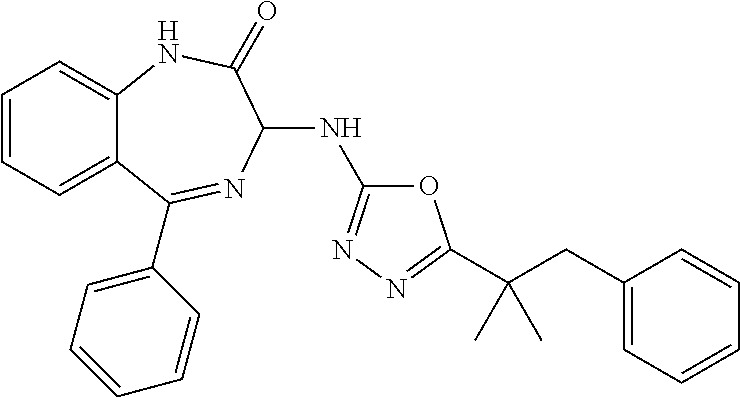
C1=CC=C2C(=C1)NC(=O)C(NC1=NN=C(C(CC3=CC=CC=C3)(C)C)O1)N=C2C1=CC=CC=C1
